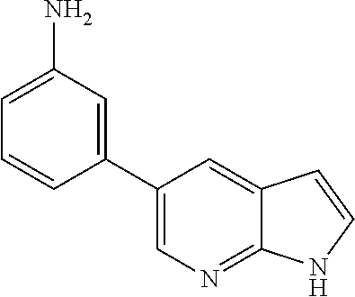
C1(C2=CC(N)=CC=C2)=CN=C2C(=C1)C=CN2
